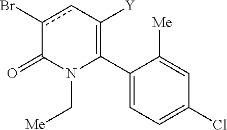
C1(C2=C([Y])cc(Br)C(=O)N2C[Me])=CC=C(Cl)C=C1[Me]
